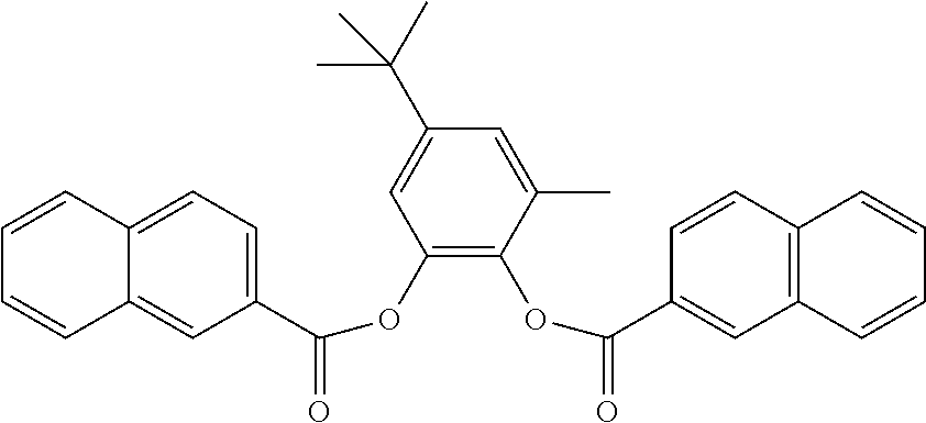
C1(OC(=O)C2=CC=C3C(=C2)C=CC=C3)=C(OC(=O)C2=CC3=C(C=C2)C=CC=C3)C(C)=CC(C(C)(C)C)=C1
